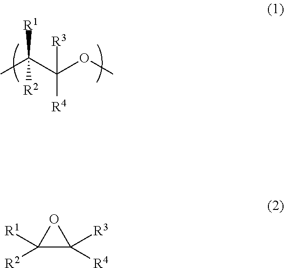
CC(C(OC)([R3])[R4])([R1])[R2].C1([R1])([R2])C([R4])([R3])O1
